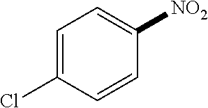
C1=C(Cl)C=CC([NO2])=C1
